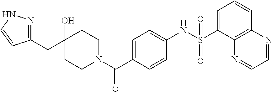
C1(O)(CC2=NNC=C2)CCN(C(C2=CC=C(NS(C3=CC=CC4=C3N=CC=N4)(=O)=O)C=C2)=O)CC1
